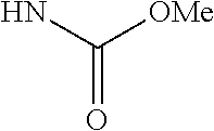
NC([OMe])=O
